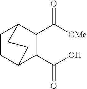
C1CC2C(C(O)=O)C(C([OMe])=O)C1CC2
